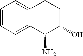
C1=CC=C2C(=C1)CCC(O)C2N
